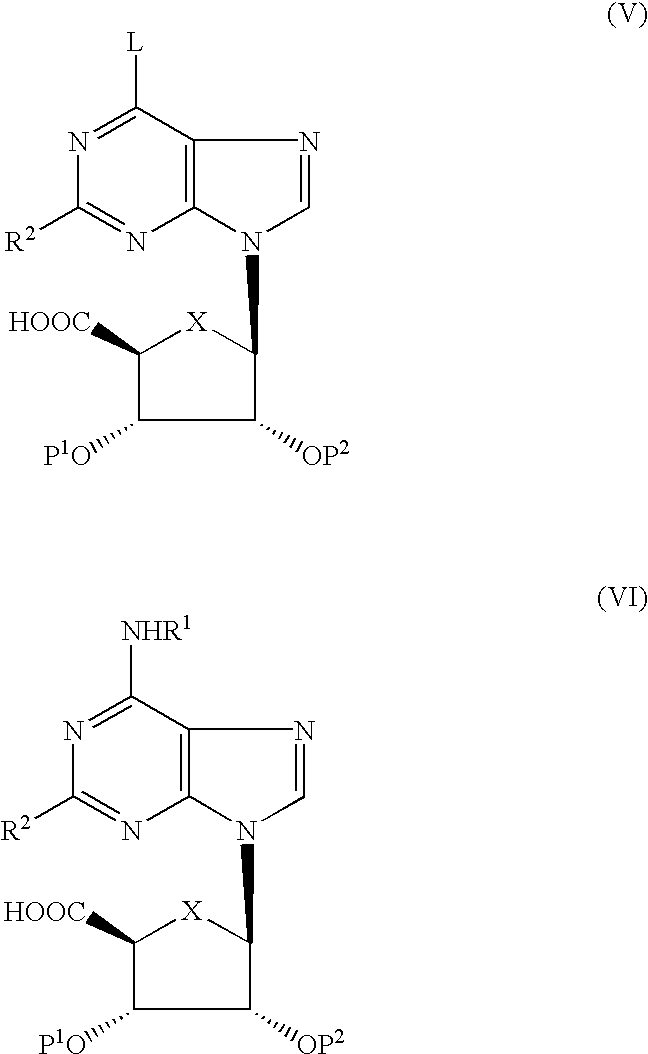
C1([L])=NC([R2])=NC2=C1N=CN2C1[X]C([HOOC])C([P1O])C1[OP2].C1([NHR1])=NC([R2])=NC2=C1N=CN2C1[X]C([HOOC])C([P1O])C1[OP2]
